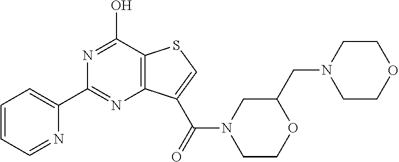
N1=C(O)C2=C(N=C1C1=CC=CC=N1)C(C(=O)N1CCOC(CN3CCOCC3)C1)=CS2
